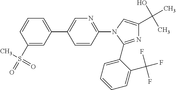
N1=C(C2=CC=CC=C2C(F)(F)F)N(C2=NC=C(C3=CC=CC(S(=O)(C)=O)=C3)C=C2)C=C1C(O)(C)C
